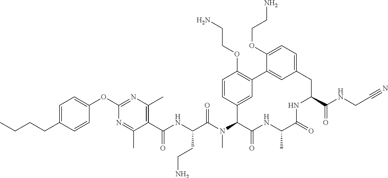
C1(C(NC(C(N(C2C(=O)NC(C)C(=O)NC(C(NCC#N)=O)CC3=CC=C(OCCN)C(=C3)C3=C(OCCN)C=CC2=C3)C)=O)CCN)=O)=C(C)N=C(OC2=CC=C(CCCC)C=C2)N=C1C
